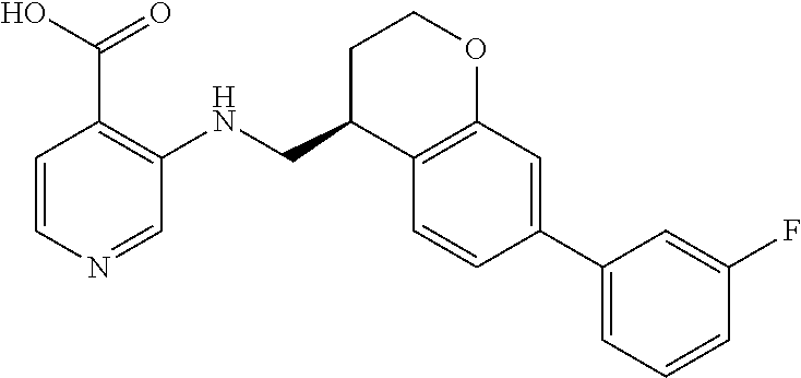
C1=CN=CC(NCC2C3=C(OCC2)C=C(C2=CC=CC(F)=C2)C=C3)=C1C(O)=O
